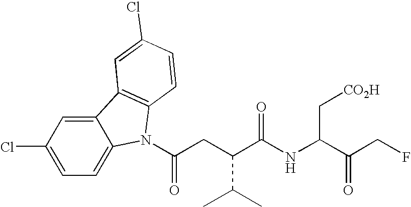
C12=CC(Cl)=CC=C1N(C(=O)CC(C(C)C)C(NC(C[CO2H])C(CF)=O)=O)C1=C2C=C(Cl)C=C1
